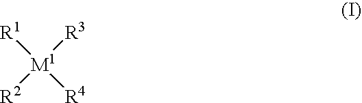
[R1][M1]([R4])([R2])[R3]
